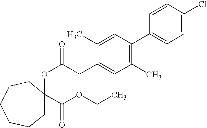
O(CC)C(=O)C1(OC(=O)CC2=CC(C)=C(C3=CC=C(Cl)C=C3)C=C2C)CCCCCC1
